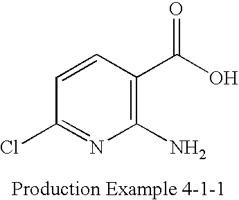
C1(Cl)=NC(N)=C(C(O)=O)C=C1
